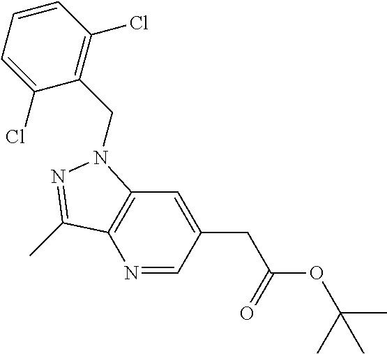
N1=CC(CC(OC(C)(C)C)=O)=CC2=C1C(C)=NN2CC1=C(Cl)C=CC=C1Cl
